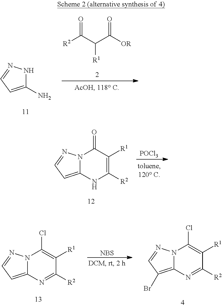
N12C(=CC=N1)NC([R2])=C([R1])C2=O.[POCl3].[NBS].N12C(=C(Br)C=N1)N=C([R2])C([R1])=C2Cl.N12C(=CC=N1)N=C([R2])C([R1])=C2Cl.[R2]C(C(C([OR])=O)[R1])=O.C1(N)=CC=NN1
